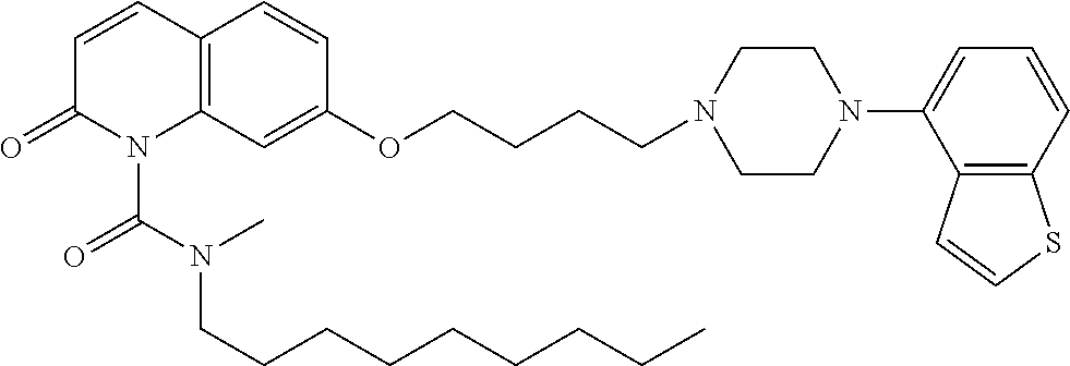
C1=CC2=C(N(C(N(C)CCCCCCCCC)=O)C1=O)C=C(OCCCCN1CCN(C3=CC=CC4=C3C=CS4)CC1)C=C2
